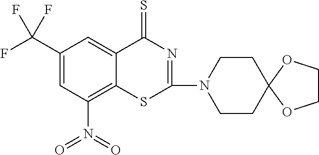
C1(C(F)(F)F)=CC(N(=O)=O)=C2C(=C1)C(=S)N=C(N1CCC3(CC1)OCCO3)S2
